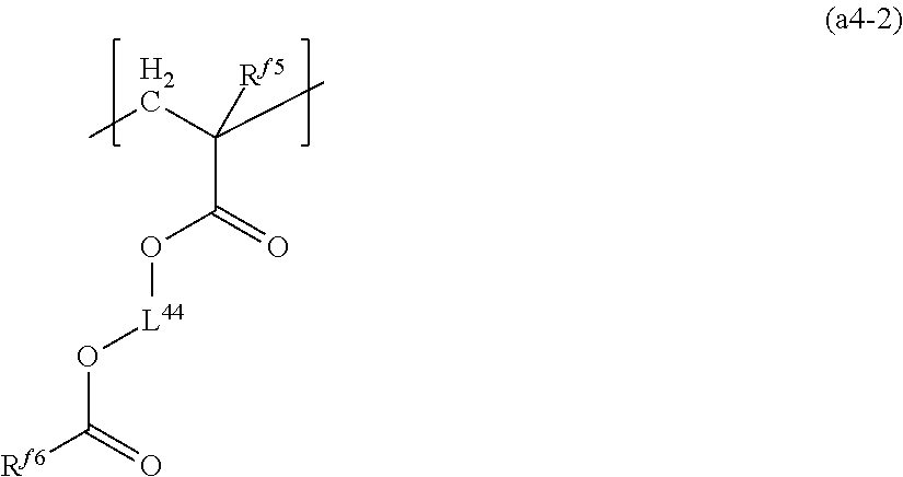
CCC(C)([Rf5])C(=O)O[L44]OC([Rf6])=O
